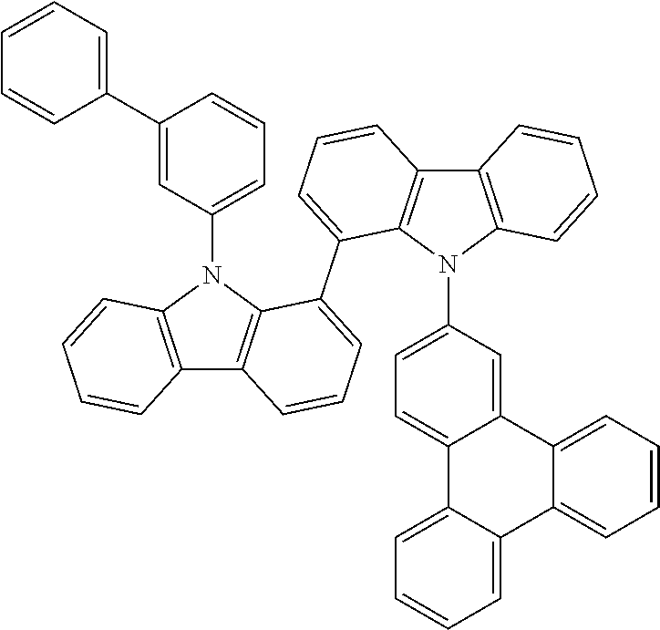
C12=C(N(C3=CC=CC(C4=CC=CC=C4)=C3)C3=C1C=CC=C3C1=CC=CC3=C1N(C1=CC=C4C(=C1)C1=CC=CC=C1C1=CC=CC=C41)C1=C3C=CC=C1)C=CC=C2
